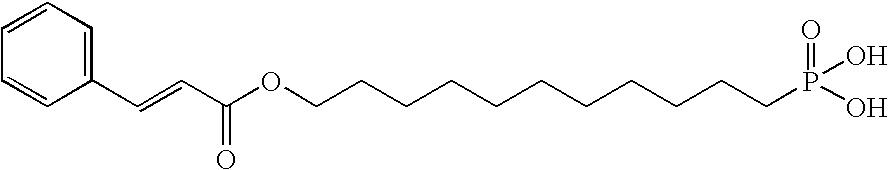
C(=CC(OCCCCCCCCCCCP(O)(O)=O)=O)C1=CC=CC=C1
